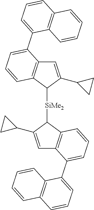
C1=C(C2CC2)C([SiMe2]C2C(C3CC3)=CC3=C2C=CC=C3C2=CC=CC3=C2C=CC=C3)C2=C1C(C1=CC=CC3=C1C=CC=C3)=CC=C2
